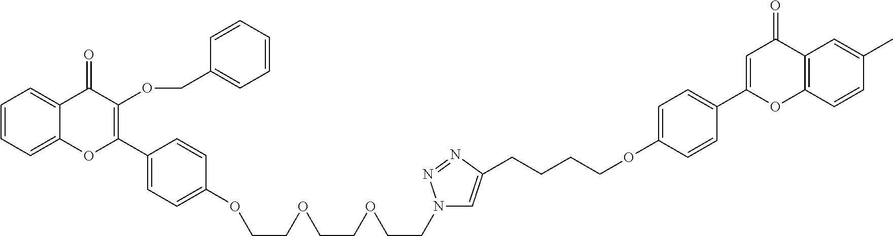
C12=CC=CC=C1C(=O)C(OCC1=CC=CC=C1)=C(C1=CC=C(OCCOCCOCCN3C=C(CCCCOC4=CC=C(C5=CC(=O)C6=C(O5)C=CC(C)=C6)C=C4)N=N3)C=C1)O2
